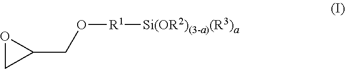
O1CC1CO[R1][Si(OR2)(3-a)(R3)a]
